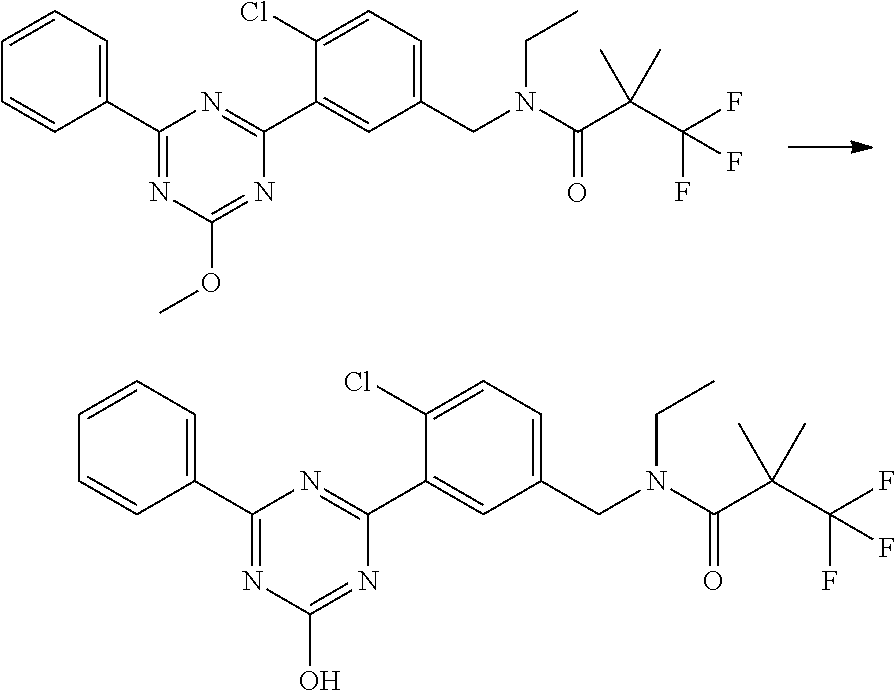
COC1=NC(C2=CC(CN(CC)C(C(C(F)(F)F)(C)C)=O)=CC=C2Cl)=NC(C2=CC=CC=C2)=N1.OC1=NC(C2=CC(CN(CC)C(C(C(F)(F)F)(C)C)=O)=CC=C2Cl)=NC(C2=CC=CC=C2)=N1
